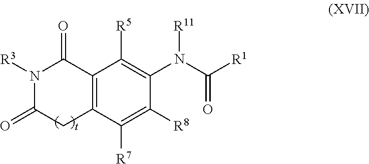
N1([R3])C(=O)CC2=C(C1=O)C([R5])=C(N(C(=O)[R1])[R11])C([R8])=C2[R7]
